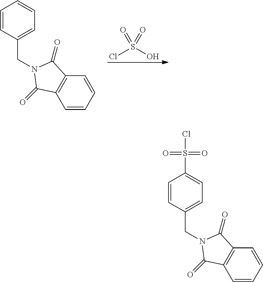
C1=CC=CC2=C1C(=O)N(CC1=CC=CC=C1)C2=O.ClS(O)(=O)=O.C1=CC=CC2=C1C(=O)N(CC1=CC=C(S(=O)(=O)Cl)C=C1)C2=O
